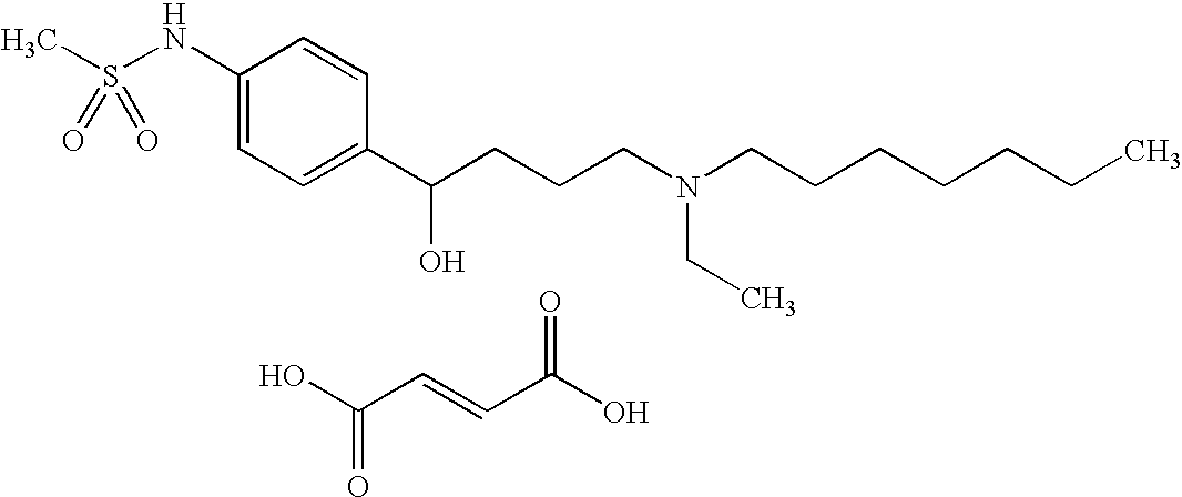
C1(NS(C)(=O)=O)=CC=C(C(CCCN(CCCCCCC)CC)O)C=C1.C(C=CC(O)=O)(O)=O
